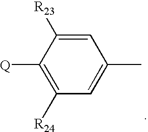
C1=C([R23])C([Q])=C([R24])C=C1C
